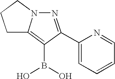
N1=C(C2=CC=CC=N2)C(B(O)O)=C2N1CCC2
